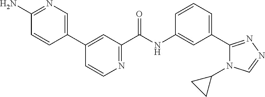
C1(C2=CN=C(N)C=C2)=CC(C(NC2=CC(C3=NN=CN3C3CC3)=CC=C2)=O)=NC=C1
